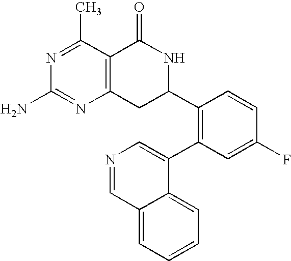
C12=C(C(C)=NC(N)=N1)C(=O)NC(C1=C(C3=CN=CC4=CC=CC=C34)C=C(F)C=C1)C2
